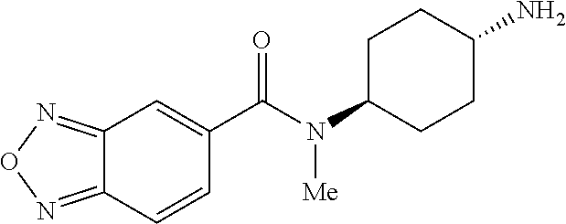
C12=NON=C1C=CC(C(N(C1CCC(N)CC1)[Me])=O)=C2
